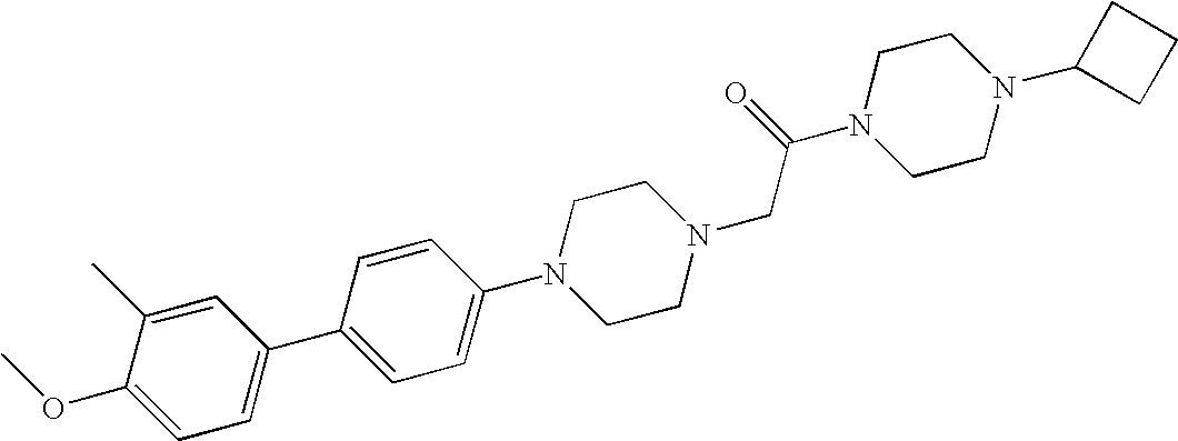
C1(OC)=CC=C(C2=CC=C(N3CCN(CC(N4CCN(C5CCC5)CC4)=O)CC3)C=C2)C=C1C
